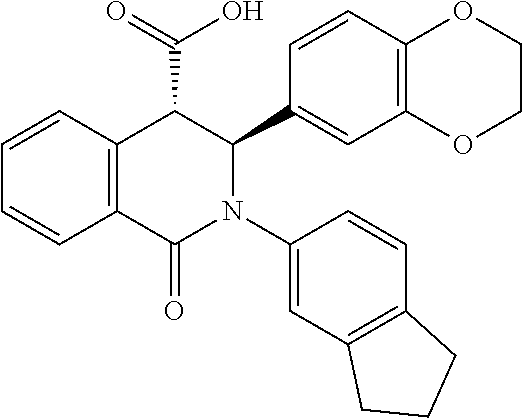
C1=CC2=C(C=C1)C(=O)N(C1=CC3=C(C=C1)CCC3)C(C1=CC3=C(C=C1)OCCO3)C2C(=O)O
